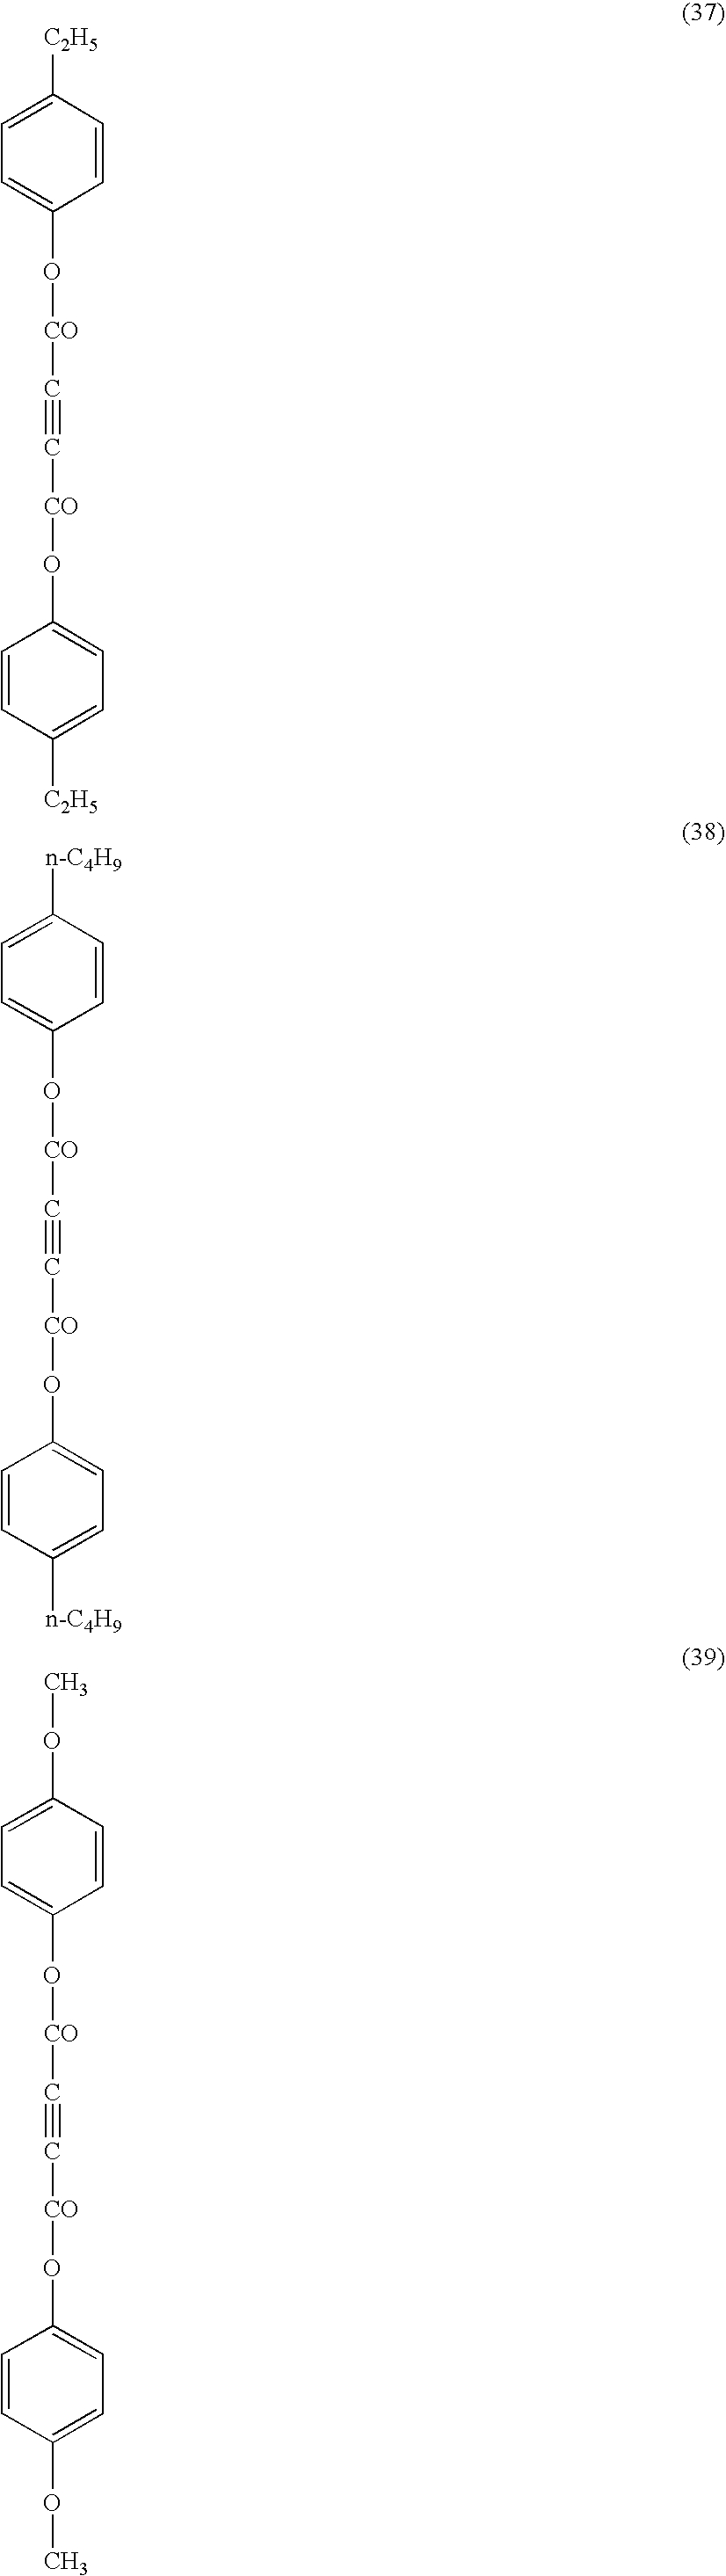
C1=CC([C2H5])=CC=C1O[CO]C#C[CO]OC1=CC=C([C2H5])C=C1.C1=CC([n-C4H9])=CC=C1O[CO]C#C[CO]OC1=CC=C([n-C4H9])C=C1.C1=CC(OC)=CC=C1O[CO]C#C[CO]OC1=CC=C(OC)C=C1
